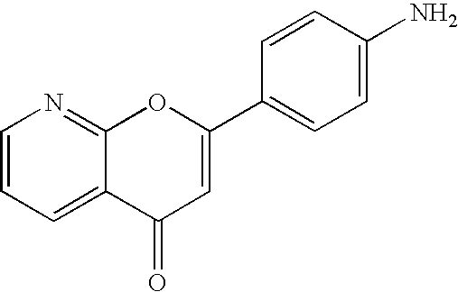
C1=CC=C2C(=N1)OC(C1=CC=C(N)C=C1)=CC2=O
